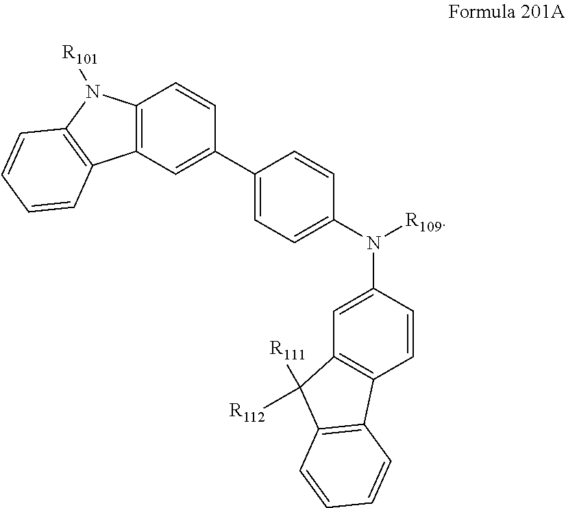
C1(C2=CC3=C(C=C2)N([R101])C2=C3C=CC=C2)=CC=C(N(C2=CC3=C(C=C2)C2=C(C3([R112])[R111])C=CC=C2)[R109])C=C1
